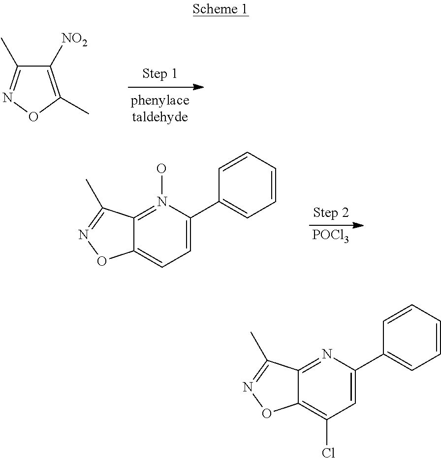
C1([NO2])=C(C)ON=C1C.[POCl3].C12=N(O)C(C3=CC=CC=C3)=CC=C1ON=C2C.C12=NC(C3=CC=CC=C3)=CC(Cl)=C1ON=C2C
